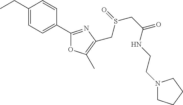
C1(CC)=CC=C(C2=NC(CS(=O)CC(=O)NCCN3CCCC3)=C(C)O2)C=C1
